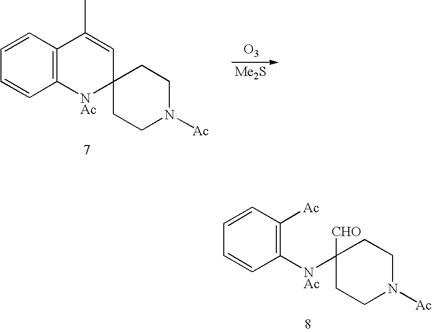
C1([NAc]C2([CHO])CCN([Ac])CC2)=C([Ac])C=CC=C1.C12=C(C=CC=C1)C(C)=CC1([NAc]2)CCN([Ac])CC1.[O3].[Me2S]
